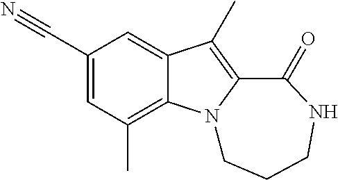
C1(C#N)=CC(C)=C2C(=C1)C(C)=C1N2CCCNC1=O
